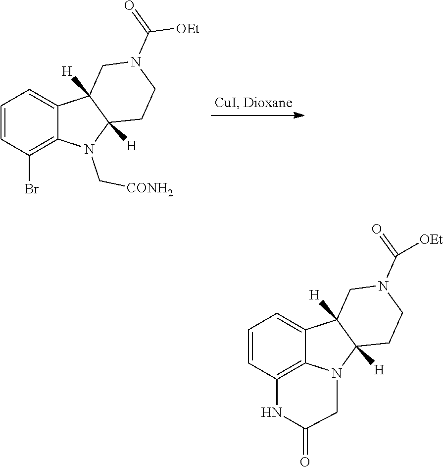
C1=CC(Br)=C2C(=C1)C1([H])C([H])(N2C[CONH2])CCN(C(=O)[OEt])C1.C1=CC2=C3C(=C1)C1([H])C([H])(N3CC(=O)N2)CCN(C(=O)[OEt])C1
